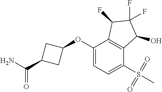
O(C1=CC=C(S(C)(=O)=O)C2=C1C(F)C(F)(F)C2O)C1CC(C(N)=O)C1
